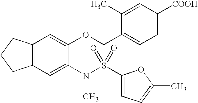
C12=C(C=C(N(C)S(C3=CC=C(C)O3)(=O)=O)C(OCC3=CC=C([COOH])C=C3C)=C1)CCC2
